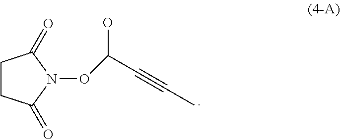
C1CC(=O)N(OC(O)C#CC)C1=O
